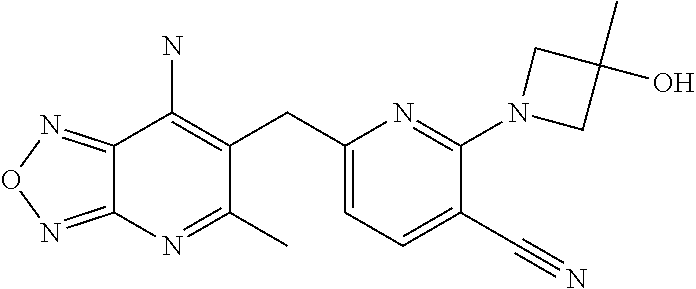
C12=NON=C1N=C(C)C(CC1=CC=C(C#N)C(N3CC(O)(C)C3)=N1)=C2N
